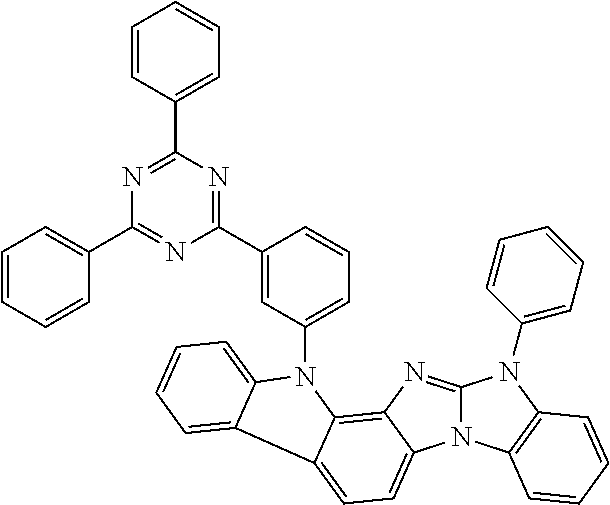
N12C(=NC3=C4C(=CC=C13)C1=CC=CC=C1N4C1=CC=CC(C3=NC(C4=CC=CC=C4)=NC(C4=CC=CC=C4)=N3)=C1)N(C1=CC=CC=C1)C1=C2C=CC=C1
